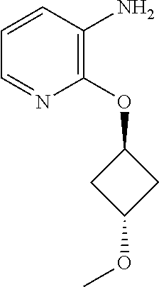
C1=CC(N)=C(OC2CC(OC)C2)N=C1
